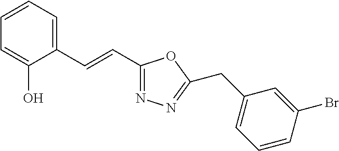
C1=CC=C(C=CC2=NN=C(CC3=CC=CC(Br)=C3)O2)C(O)=C1
